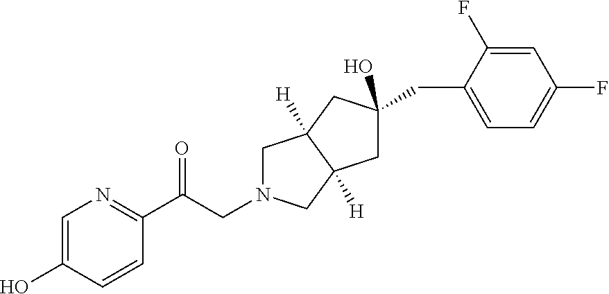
C(C(C1=NC=C(O)C=C1)=O)N1CC2([H])C([H])(C1)CC(CC1=CC=C(F)C=C1F)(O)C2
